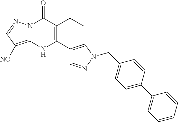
N12C(=C([NC])C=N1)NC(C1=CN(CC3=CC=C(C4=CC=CC=C4)C=C3)N=C1)=C(C(C)C)C2=O
